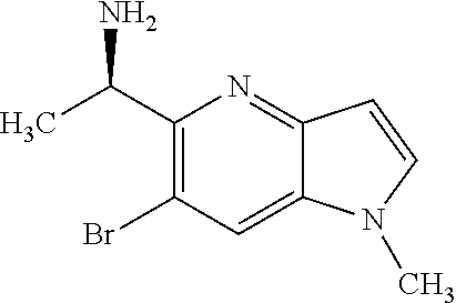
C1(C(C)N)=C(Br)C=C2C(=N1)C=CN2C
